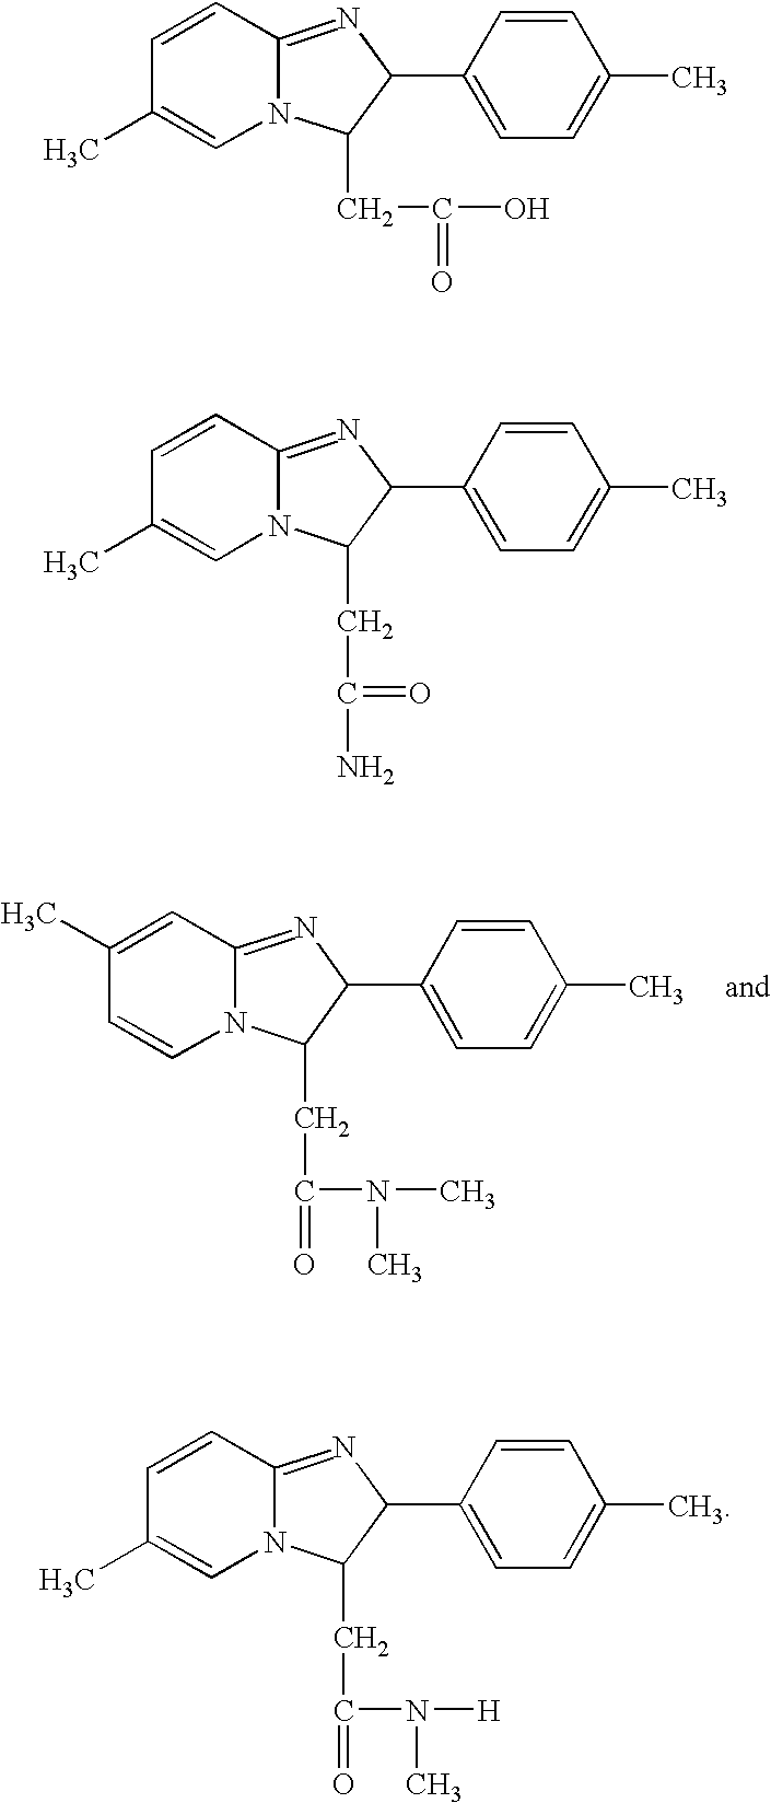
N12C(=NC(C3=CC=C(C)C=C3)C1CC(=O)N(C)C)C=C(C)C=C2.N12C(=NC(C3=CC=C(C)C=C3)C1CC(O)=O)C=CC(C)=C2.N12C(=NC(C3=CC=C(C)C=C3)C1CC(N)=O)C=CC(C)=C2.N12C(=NC(C3=CC=C(C)C=C3)C1CC(=O)N([H])C)C=CC(C)=C2
